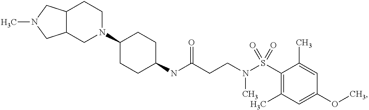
C1(NC(CCN(S(C2=C(C)C=C(OC)C=C2C)(=O)=O)C)=O)CCC(N2CCC3C(C2)CN(C)C3)CC1
